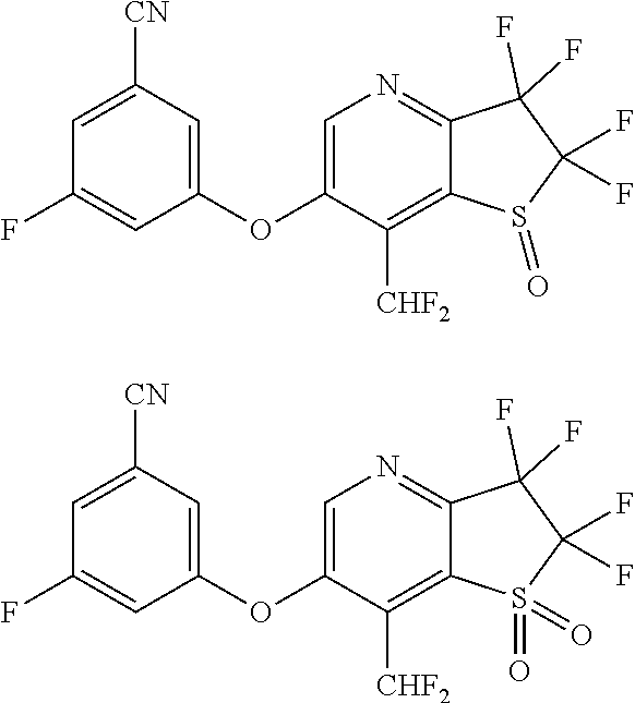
N1=C2C(F)(F)C(F)(F)S(=O)C2=C([CHF2])C(OC2=CC([CN])=CC(F)=C2)=C1.N1=C2C(F)(F)C(F)(F)S(=O)(=O)C2=C([CHF2])C(OC2=CC([CN])=CC(F)=C2)=C1
